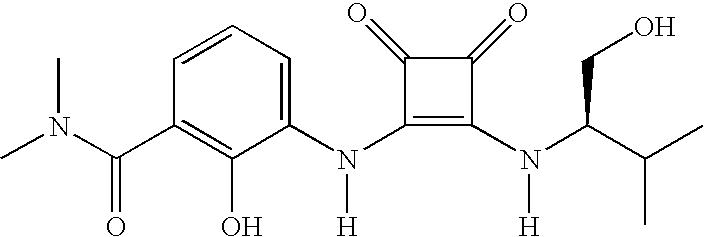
C(C1=C(O)C(N(C2=C(N([H])C(C(C)C)CO)C(=O)C2=O)[H])=CC=C1)(=O)N(C)C
